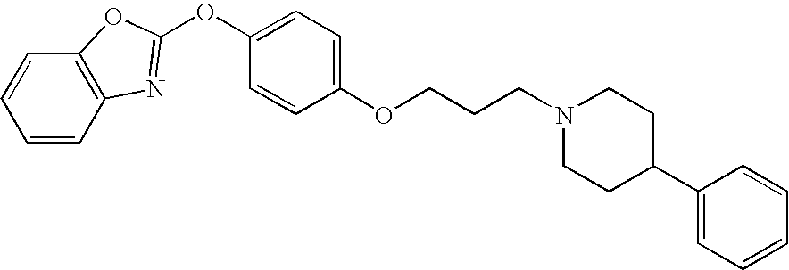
C1=CC2=C(C=C1)OC(OC1=CC=C(OCCCN3CCC(C4=CC=CC=C4)CC3)C=C1)=N2
